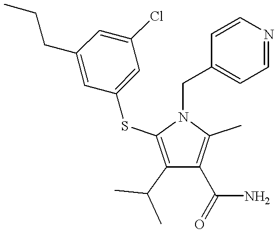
C1(C(C)C)=C(SC2=CC(Cl)=CC(CCC)=C2)N(CC2=CC=NC=C2)C(C)=C1C(=O)N
